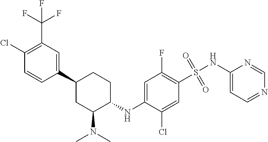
C1(C2CC(N(C)C)C(NC3=CC(F)=C(S(=O)(=O)NC4=CC=NC=N4)C=C3Cl)CC2)=CC(C(F)(F)F)=C(Cl)C=C1
